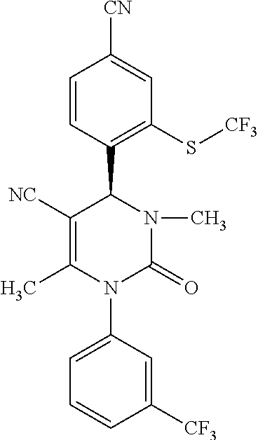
C1(C2C([NC])=C(C)N(C3=CC=CC([CF3])=C3)C(=O)N2C)=C(S[CF3])C=C([CN])C=C1
